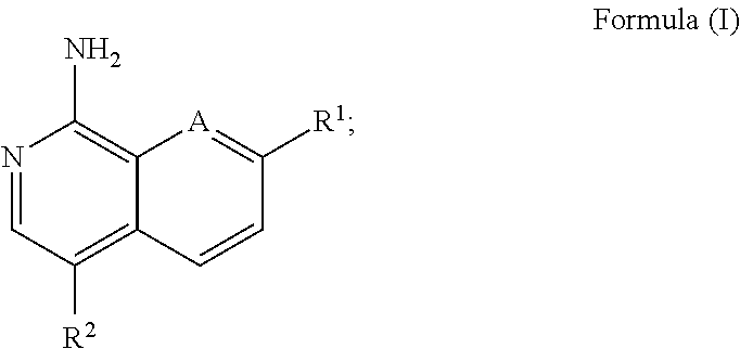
N1=CC([R2])=C2C(=C1N)[A]=C([R1])C=C2
